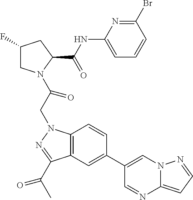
C1(F)CN(C(CN2C3=C(C(C(C)=O)=N2)C=C(C2=CN4C(=CC=N4)N=C2)C=C3)=O)C(C(NC2=CC=CC(Br)=N2)=O)C1
